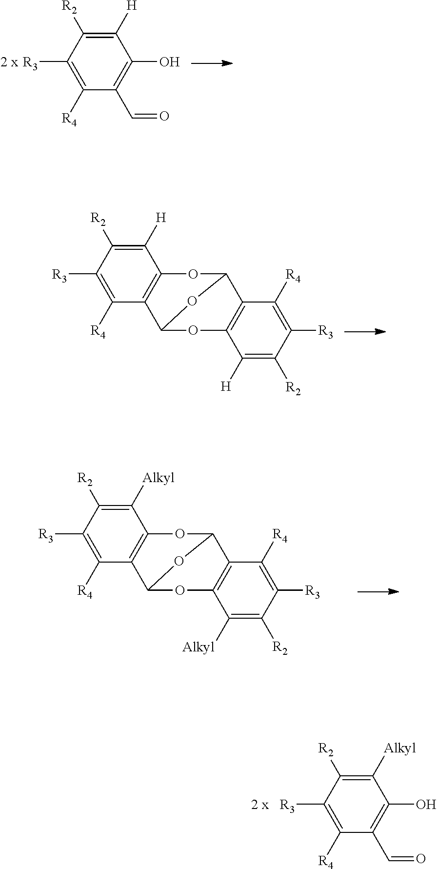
C1([H])=C([R2])C([R3])=C([R4])C(C=O)=C1O.[2 x].C1([H])=C([R2])C([R3])=C([R4])C2=C1OC1C3=C(OC2O1)C([H])=C([R2])C([R3])=C3[R4].C1([Alkyl])=C([R2])C([R3])=C([R4])C2=C1OC1C3=C(OC2O1)C([Alkyl])=C([R2])C([R3])=C3[R4].C1([Alkyl])=C([R2])C([R3])=C([R4])C(C=O)=C1O.[2 x]
